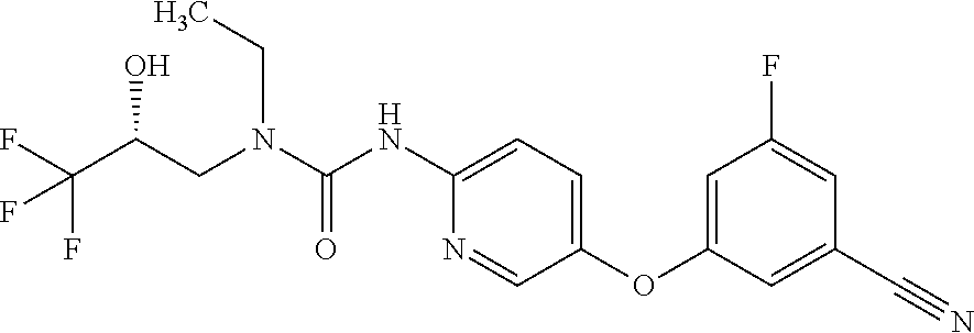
C1(NC(N(CC(C(F)(F)F)O)CC)=O)=CC=C(OC2=CC(F)=CC(C#N)=C2)C=N1
